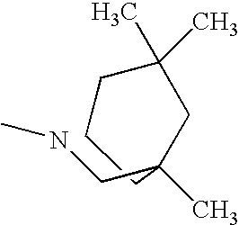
C1CC(CNC)(C)CC(C)(C)C1
